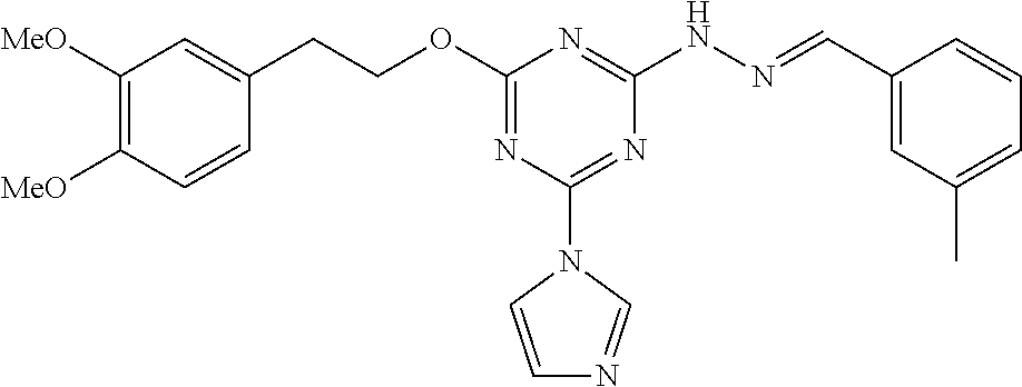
C1([MeO])=C([MeO])C=CC(CCOC2=NC(N3C=CN=C3)=NC(NN=CC3=CC(C)=CC=C3)=N2)=C1
